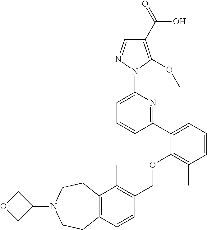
C1(C2=CC=CC(C)=C2OCC2=C(C)C3=C(C=C2)CCN(C2COC2)CC3)=NC(N2N=CC(C(=O)O)=C2OC)=CC=C1
